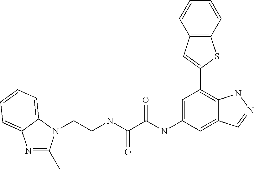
C(NC(=O)C(=O)NC1=CC(C2=CC3=C(S2)C=CC=C3)=C2C(=C1)C=NN2)CN1C(C)=NC2=CC=CC=C12
